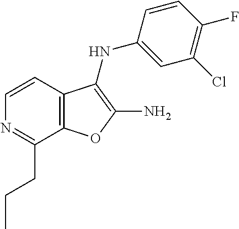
C12=C(C=CN=C1CCC)C(NC1=CC(Cl)=C(F)C=C1)=C(N)O2
